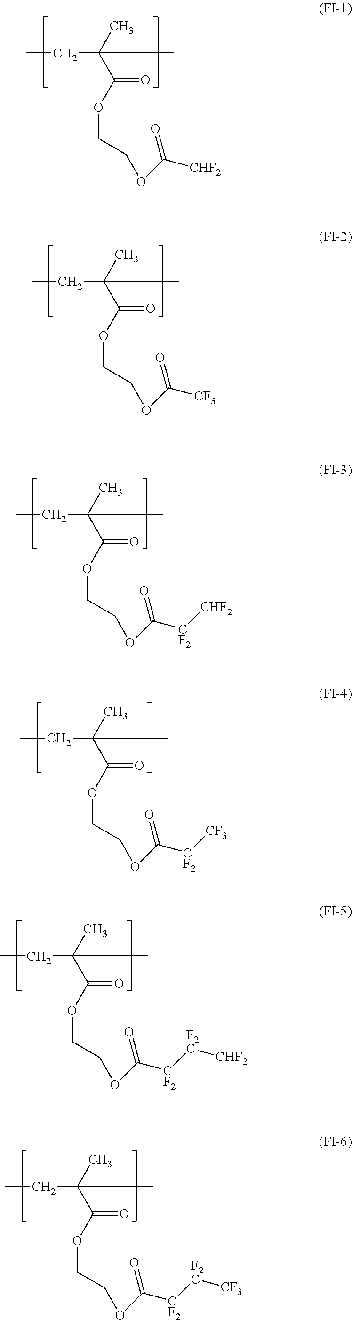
CCC(C(OCCOC([CHF2])=O)=O)(C)C.CCC(C(OCCOC([CF3])=O)=O)(C)C.CCC(C(OCCOC([CF2][CHF2])=O)=O)(C)C.CCC(C(OCCOC([CF2][CF3])=O)=O)(C)C.CCC(C(OCCOC([CF2][F2C][CHF2])=O)=O)(C)C.CCC(C(OCCOC([CF2][F2C][CF3])=O)=O)(C)C
